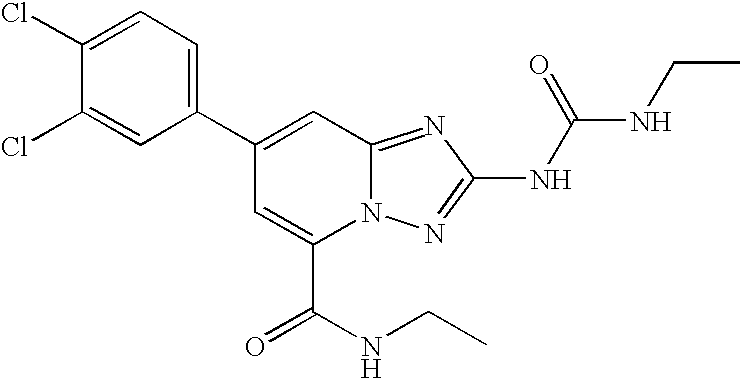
C1(C2=CC3=NC(NC(=O)NCC)=NN3C(C(NCC)=O)=C2)=CC=C(Cl)C(Cl)=C1
